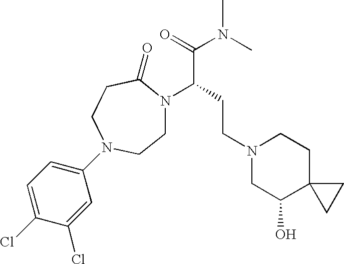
C1N(C(C(N(C)C)=O)CCN2CC(O)C3(CC2)CC3)C(=O)CCN(C2=CC=C(Cl)C(Cl)=C2)C1
